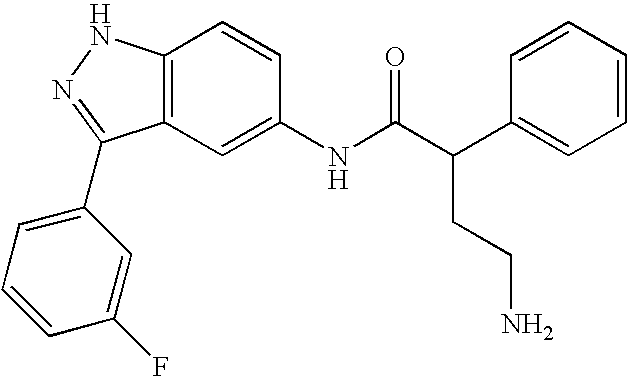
C12=C(C=C(NC(C(C3=CC=CC=C3)CCN)=O)C=C1)C(C1=CC=CC(F)=C1)=NN2
